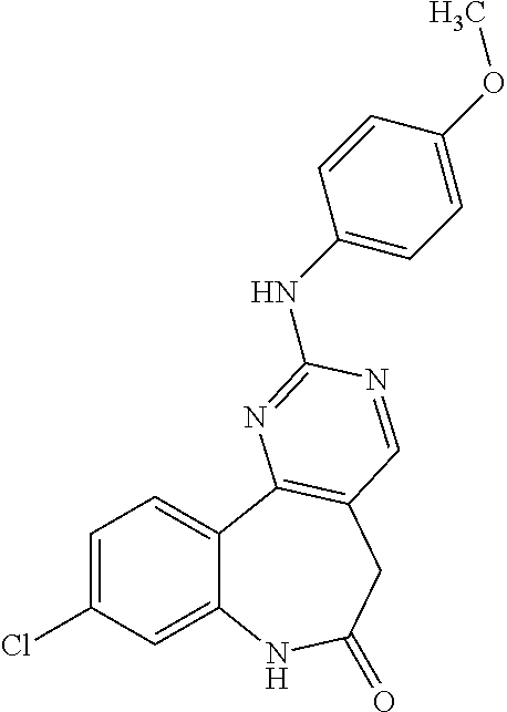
C1=C(Cl)C=C2C(=C1)C1=C(CC(=O)N2)C=NC(NC2=CC=C(OC)C=C2)=N1
